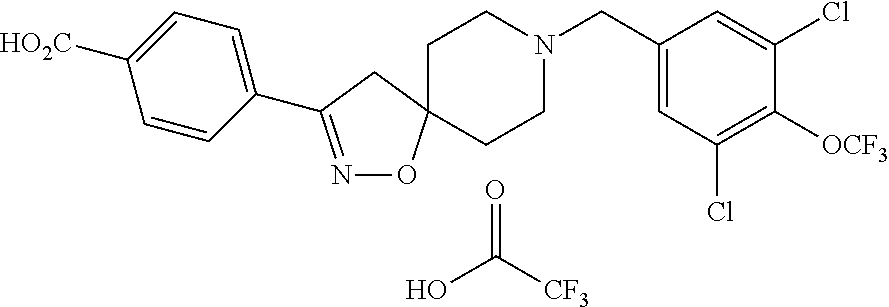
O=C(O)[CF3].C1=CC(C2=NOC3(C2)CCN(CC2=CC(Cl)=C([OCF3])C(Cl)=C2)CC3)=CC=C1[HO2C]
